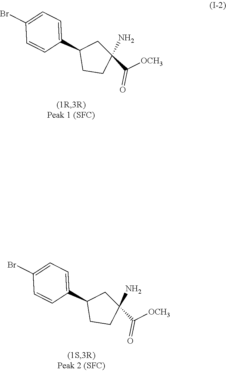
C1(C([OCH3])=O)(N)CC(C2=CC=C(Br)C=C2)CC1.C1(C([OCH3])=O)(N)CC(C2=CC=C(Br)C=C2)CC1
